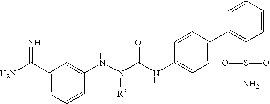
NC(C1=CC=CC(NN(C(NC2=CC=C(C3=C(S(=O)(=O)N)C=CC=C3)C=C2)=O)[R3])=C1)=N
